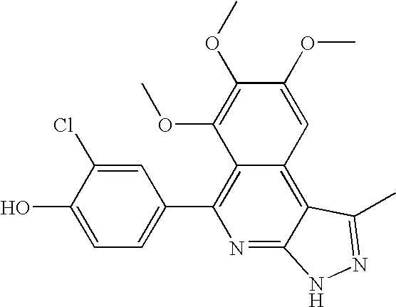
C1=C(O)C(Cl)=CC(C2=C3C(=C4C(=N2)NN=C4C)C=C(OC)C(OC)=C3OC)=C1
